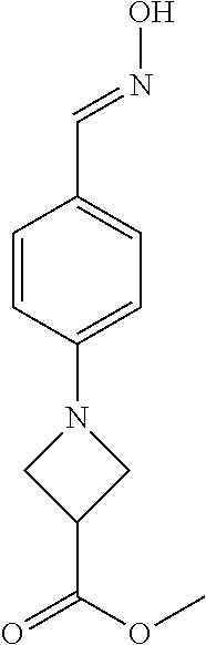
C1=CC(N2CC(C(OC)=O)C2)=CC=C1C=NO
